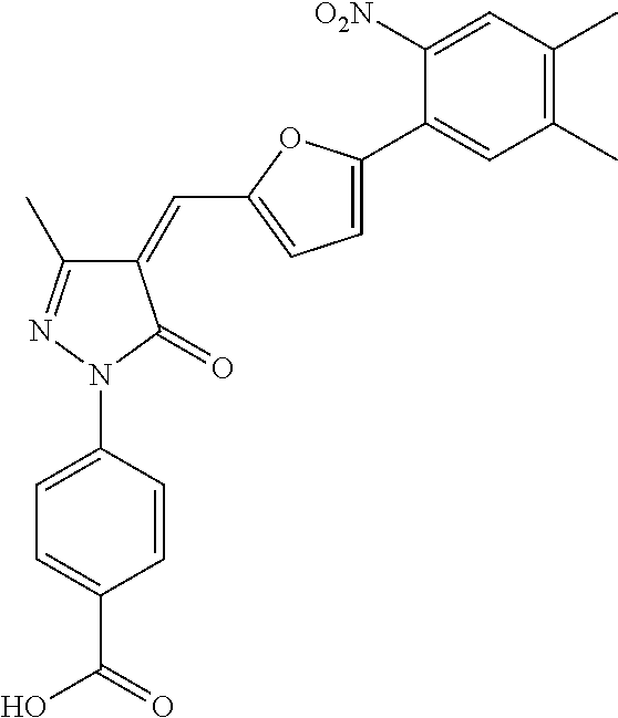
C1(=CC2=CC=C(C3=CC(C)=C(C)C=C3[O2N])O2)C(C)=NN(C2=CC=C(C(=O)O)C=C2)C1=O
